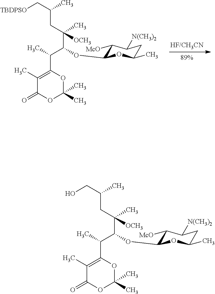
C(C(CC(C[TBDPSO])C)(C)[OCH3])(C(C1=C(C)C(=O)OC(C)(C)O1)C)OC1C([McO])C([N(CH3)2])CC(C)O1.C(C(CC(CO)C)(C)[OCH3])(C(C1=C(C)C(=O)OC(C)(C)O1)C)OC1C([McO])C([N(CH3)2])CC(C)O1
